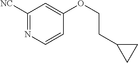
C1([NC])=NC=CC(OCCC2CC2)=C1
